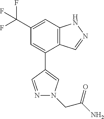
C12=C(C=C(C(F)(F)F)C=C1C1=CN(CC(N)=O)N=C1)NN=C2
